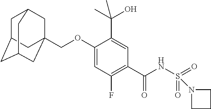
C1C2CC3CC(COC4=CC(F)=C(C(=O)NS(=O)(=O)N5CCC5)C=C4C(C)(O)C)(CC1C3)C2
